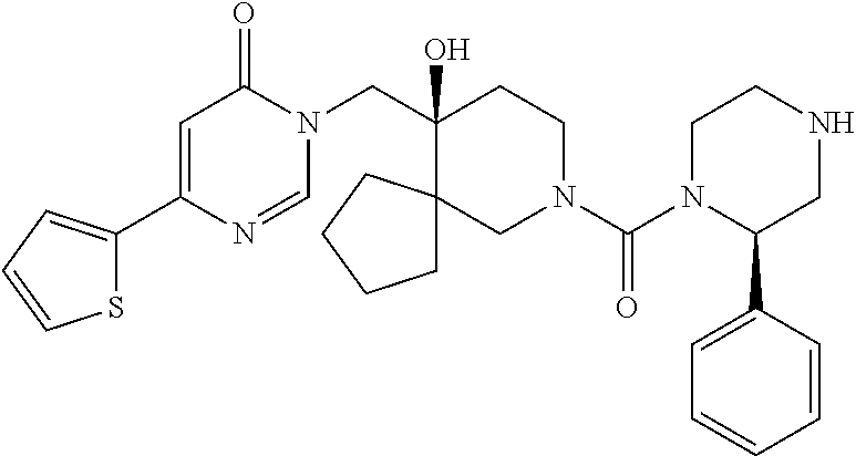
C1(C2=CC=CS2)=CC(=O)N(CC2(O)CCN(C(=O)N3C(C4=CC=CC=C4)CNCC3)CC23CCCC3)C=N1
